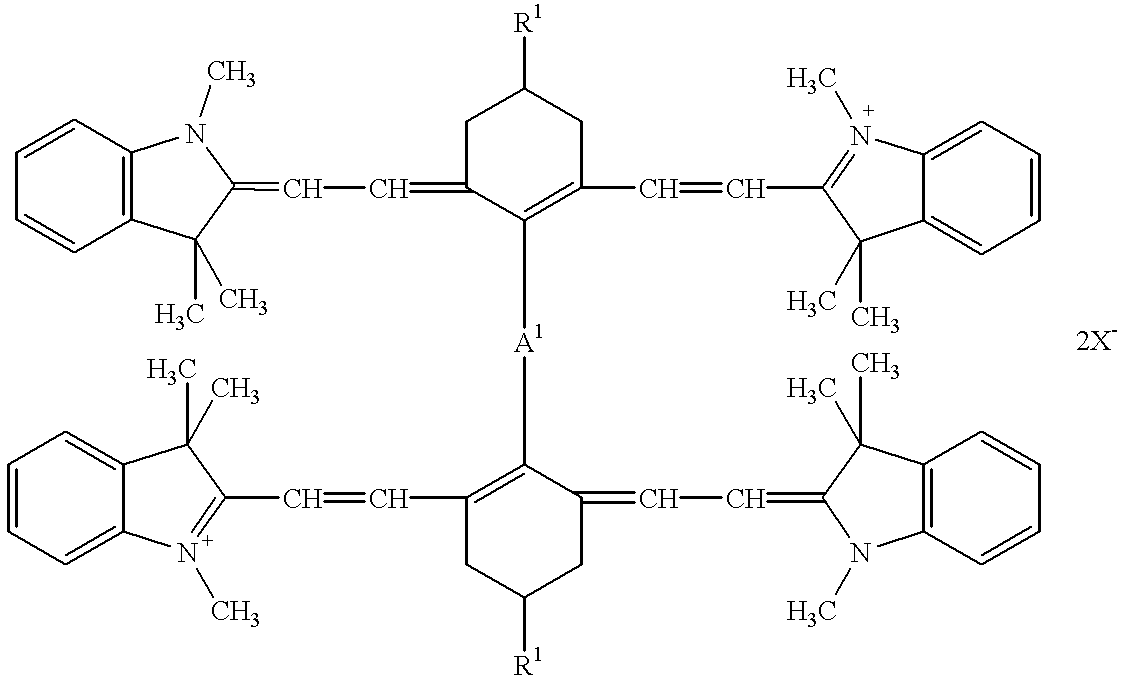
C12=C(C=CC=C1)N(C)C(=CC=C1C([A1]C3=C(C=CC4=N(C)C5=CC=CC=C5C4(C)C)CC([R1])CC3=CC=C3N(C)C4=C(C=CC=C4)C3(C)C)=C(C=CC3=N(C)C4=CC=CC=C4C3(C)C)CC([R1])C1)C2(C)C
